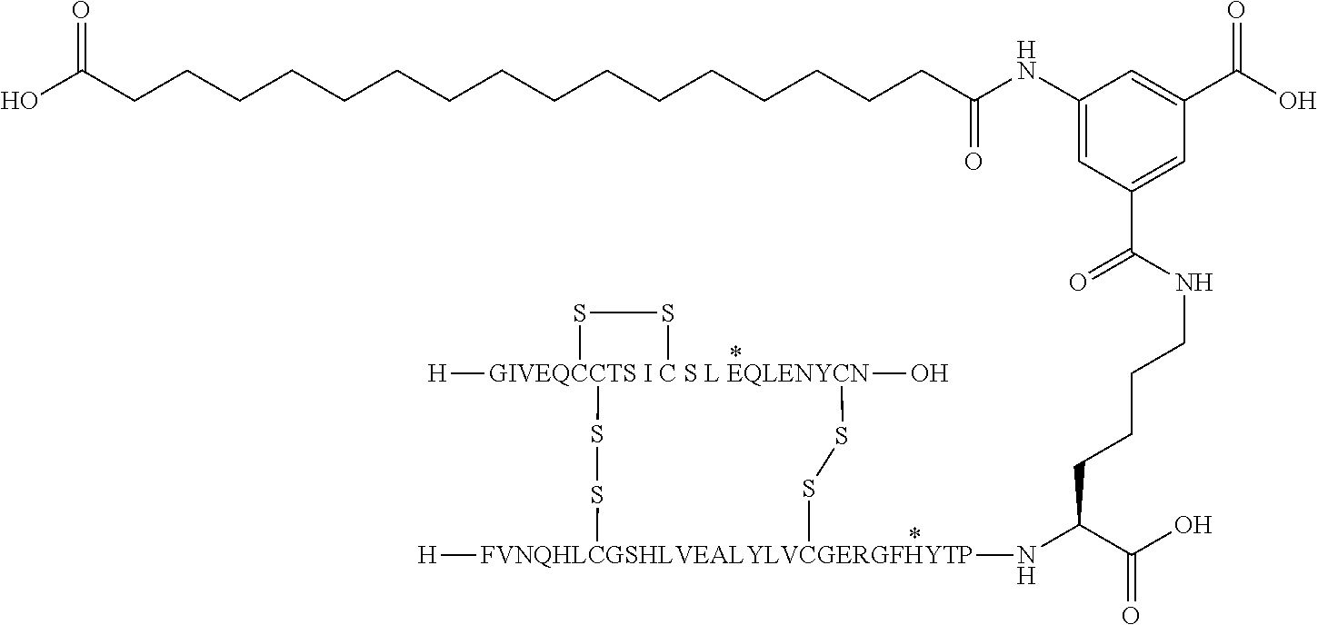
[GIVEQCCTS I C S L EQLENYCN]12([H])(O)(SS[FVNQHLCGSHLVEALYLVCGERGFHYTP]([H])(NC(C(O)=O)CCCCNC(=O)C3=CC(C(O)=O)=CC(NC(=O)CCCCCCCCCCCCCCCCC(O)=O)=C3)SS1)SS2
